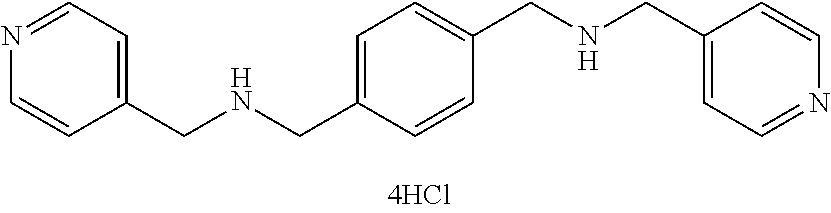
C1=CC(CNCC2=CC=C(CNCC3=CC=NC=C3)C=C2)=CC=N1
